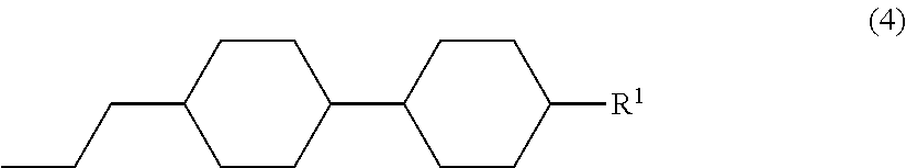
CCCC1CCC(C2CCC([R1])CC2)CC1
